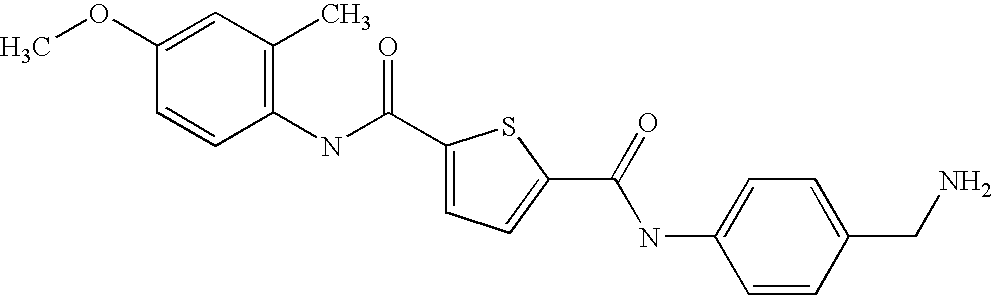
C1(C(NC2=C(C)C=C(OC)C=C2)=O)=CC=C(C(=O)NC2=CC=C(CN)C=C2)S1
